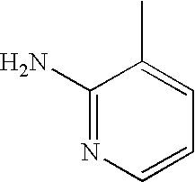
C1(N)=NC=CC=C1C
